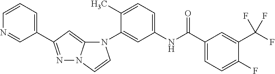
C1(C2=NN3C(=C2)N(C2=CC(NC(C4=CC=C(F)C(C(F)(F)F)=C4)=O)=CC=C2C)C=C3)=CC=CN=C1
